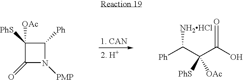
[2. H+].C1([PhS])([OAc])C(=O)N([PMP])C1[Ph].[Ph]C(C(C(O)=O)([OAc])[PhS])[NH2HCl]
